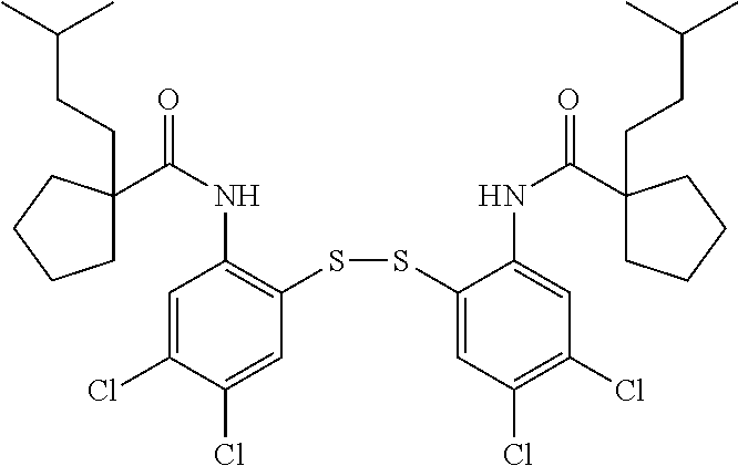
C1=C(Cl)C(Cl)=CC(SSC2=CC(Cl)=C(Cl)C=C2NC(C2(CCC(C)C)CCCC2)=O)=C1NC(=O)C1(CCC(C)C)CCCC1
